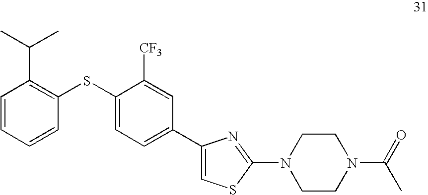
C1=CC=CC(SC2=CC=C(C3=CSC(N4CCN(C(=O)C)CC4)=N3)C=C2[CF3])=C1C(C)C
